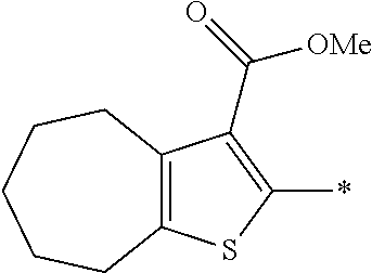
C12=C(SC(*)=C1C(=O)[OMe])CCCCC2
